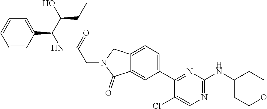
C1(Cl)=CN=C(NC2CCOCC2)N=C1C1=CC=C2C(=C1)C(=O)N(CC(NC(C1=CC=CC=C1)C(O)CC)=O)C2
